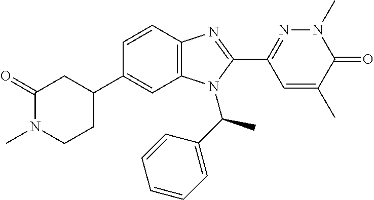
C1=CC2=C(C=C1C1CC(=O)N(C)CC1)N(C(C1=CC=CC=C1)C)C(C1=NN(C)C(=O)C(C)=C1)=N2
